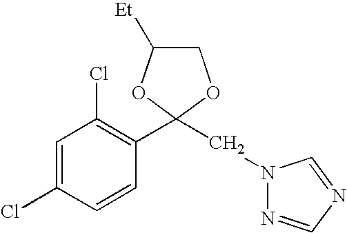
C1([Et])COC(CN2N=CN=C2)(C2=C(Cl)C=C(Cl)C=C2)O1
